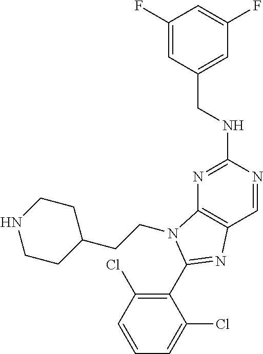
C1=NC(NCC2=CC(F)=CC(F)=C2)=NC2=C1N=C(C1=C(Cl)C=CC=C1Cl)N2CCC1CCNCC1
